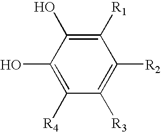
C1([R3])=C([R2])C([R1])=C(O)C(O)=C1[R4]
